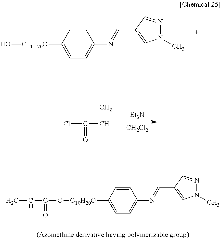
C1=CC([C10H20O]O)=CC=C1N=CC1=CN(C)N=C1.ClC(CC)=O.[Et3N].[CH2Cl2].C1=CC([C10H20O]OC(=O)CC)=CC=C1N=CC1=CN(C)N=C1
